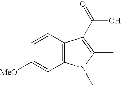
C12=C(C=CC([MeO])=C1)C(C(O)=O)=C(C)N2C
